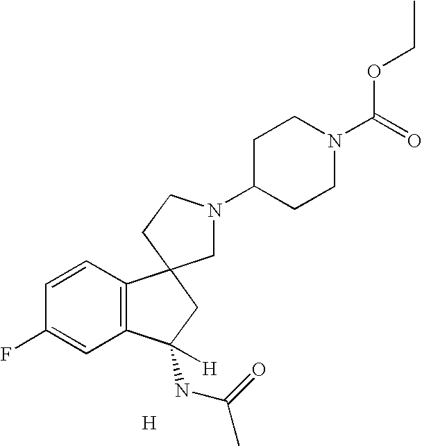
C12=C(C=CC(F)=C1)C1(CC2(NC(=O)C)[H])CN(C2CCN(C(=O)OCC)CC2)CC1.[H]
